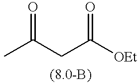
O=C(C)CC([OEt])=O
